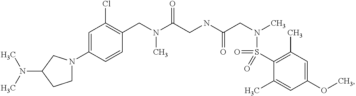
C1(CN(C(CNC(CN(C)S(=O)(C2=C(C)C=C(OC)C=C2C)=O)=O)=O)C)=C(Cl)C=C(N2CCC(N(C)C)C2)C=C1
